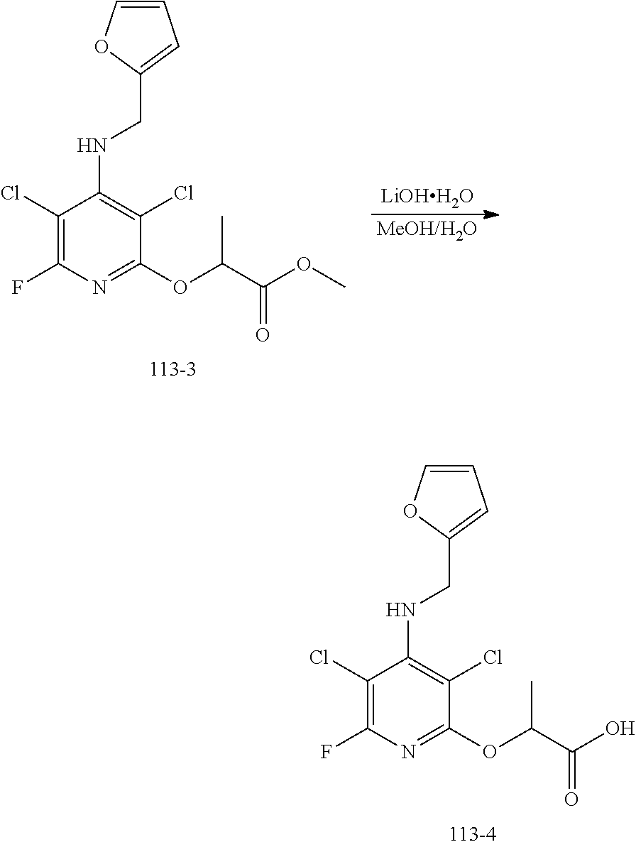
C(C(=O)O)(OC1=NC(F)=C(Cl)C(NCC2=CC=CO2)=C1Cl)C.C(C(=O)OC)(OC1=NC(F)=C(Cl)C(NCC2=CC=CO2)=C1Cl)C.[LiOHH2O].[MeOH/H2O]
